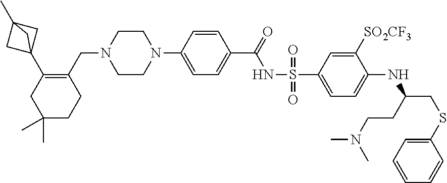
CN(C)CCC(NC1=CC=C(S(=O)(NC(C2=CC=C(N3CCN(CC4=C(C56CC(C)(C5)C6)CC(C)(C)CC4)CC3)C=C2)=O)=O)C=C1[SO2CF3])CSC1=CC=CC=C1
